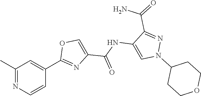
C1(C)=NC=CC(C2=NC(C(NC3=CN(C4CCOCC4)N=C3C(=O)N)=O)=CO2)=C1
